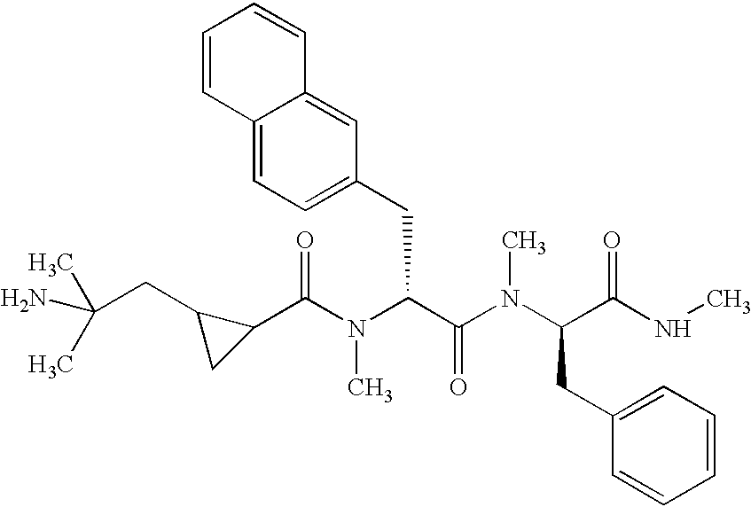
C1(C(N(C(C(N(C(CC2=CC=CC=C2)C(=O)NC)C)=O)CC2=CC=C3C(=C2)C=CC=C3)C)=O)C(CC(N)(C)C)C1
